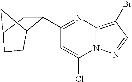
C1(C2C3CC(C2)CC3)=NC2=C(Br)C=NN2C(Cl)=C1
